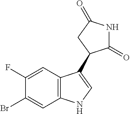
C12=C(C=C(F)C(Br)=C1)C(C1C(=O)NC(=O)C1)=CN2
